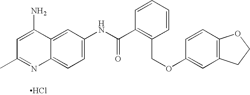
Cl.C12=CC=C(NC(C3=C(COC4=CC5=C(C=C4)OCC5)C=CC=C3)=O)C=C1C(N)=CC(C)=N2
